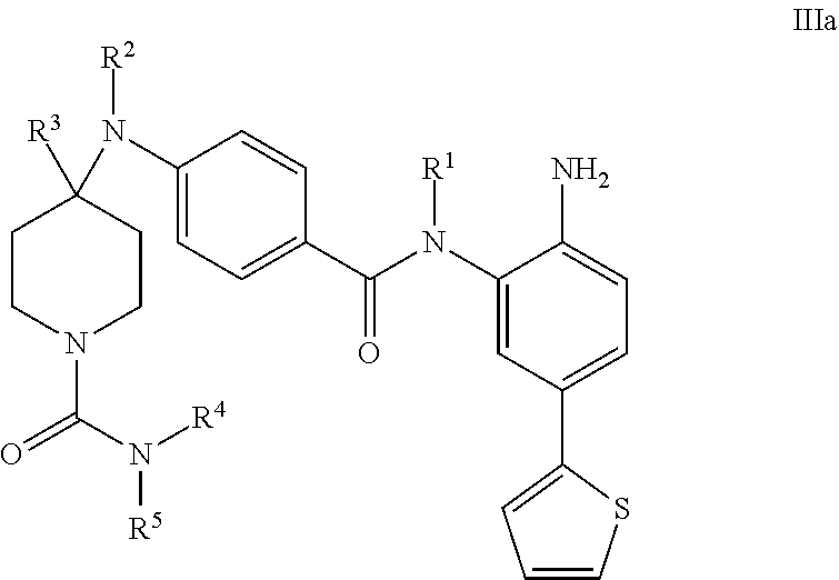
C1CN(C(=O)N([R4])[R5])CCC1([R3])N(C1=CC=C(C(N(C2=CC(C3=CC=CS3)=CC=C2N)[R1])=O)C=C1)[R2]
